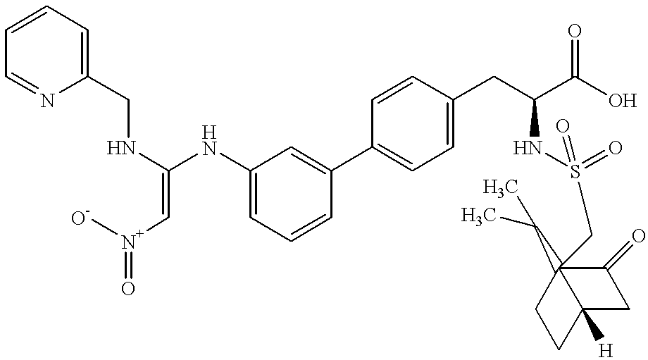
C1=C(NC(=C[N+]([O-])=O)NCC2=CC=CC=N2)C=C(C2=CC=C(CC(C(O)=O)NS(=O)(=O)CC34(C(C)C)C(=O)CC3([H])CC4)C=C2)C=C1
